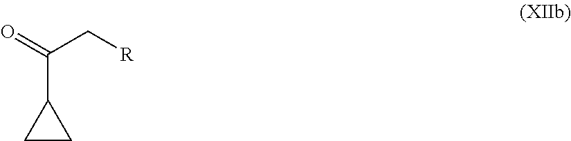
O=C(C[R])C1CC1
